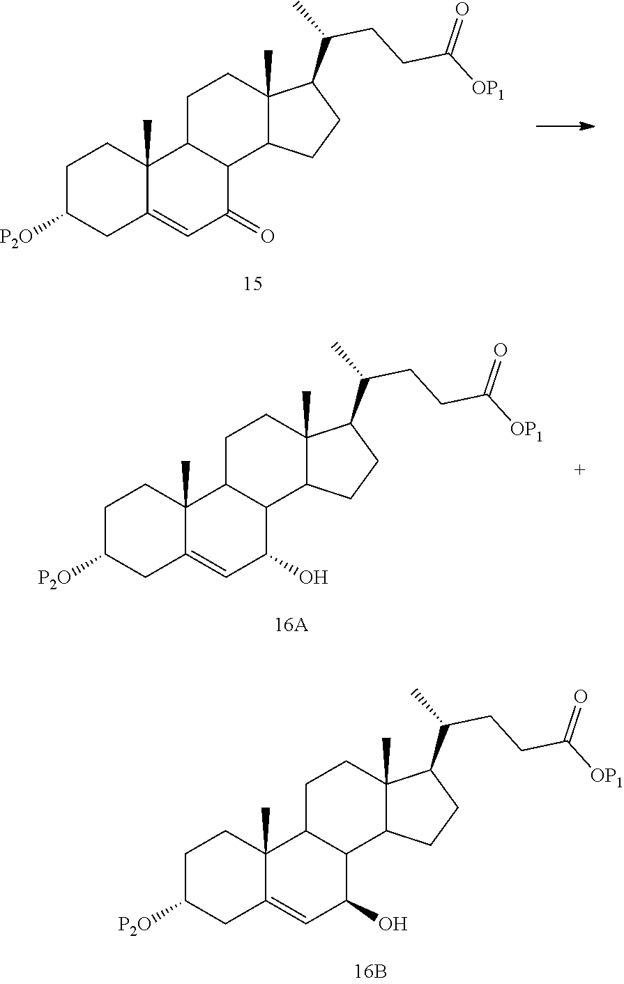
C1C([P2O])CC2=CC(O)C3C(C2(C)C1)CCC1(C)C3CCC1C(CCC([OP1])=O)C.C1C([P2O])CC2=CC(=O)C3C(C2(C)C1)CCC1(C)C3CCC1C(CCC([OP1])=O)C.C1C([P2O])CC2=CC(O)C3C(C2(C)C1)CCC1(C)C3CCC1C(CCC([OP1])=O)C
